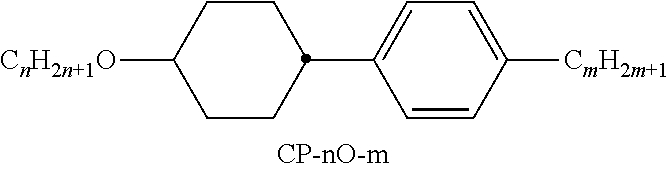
C1CC(C2=CC=C([CmH2m+1])C=C2)CCC1[CnH2n+1O]
